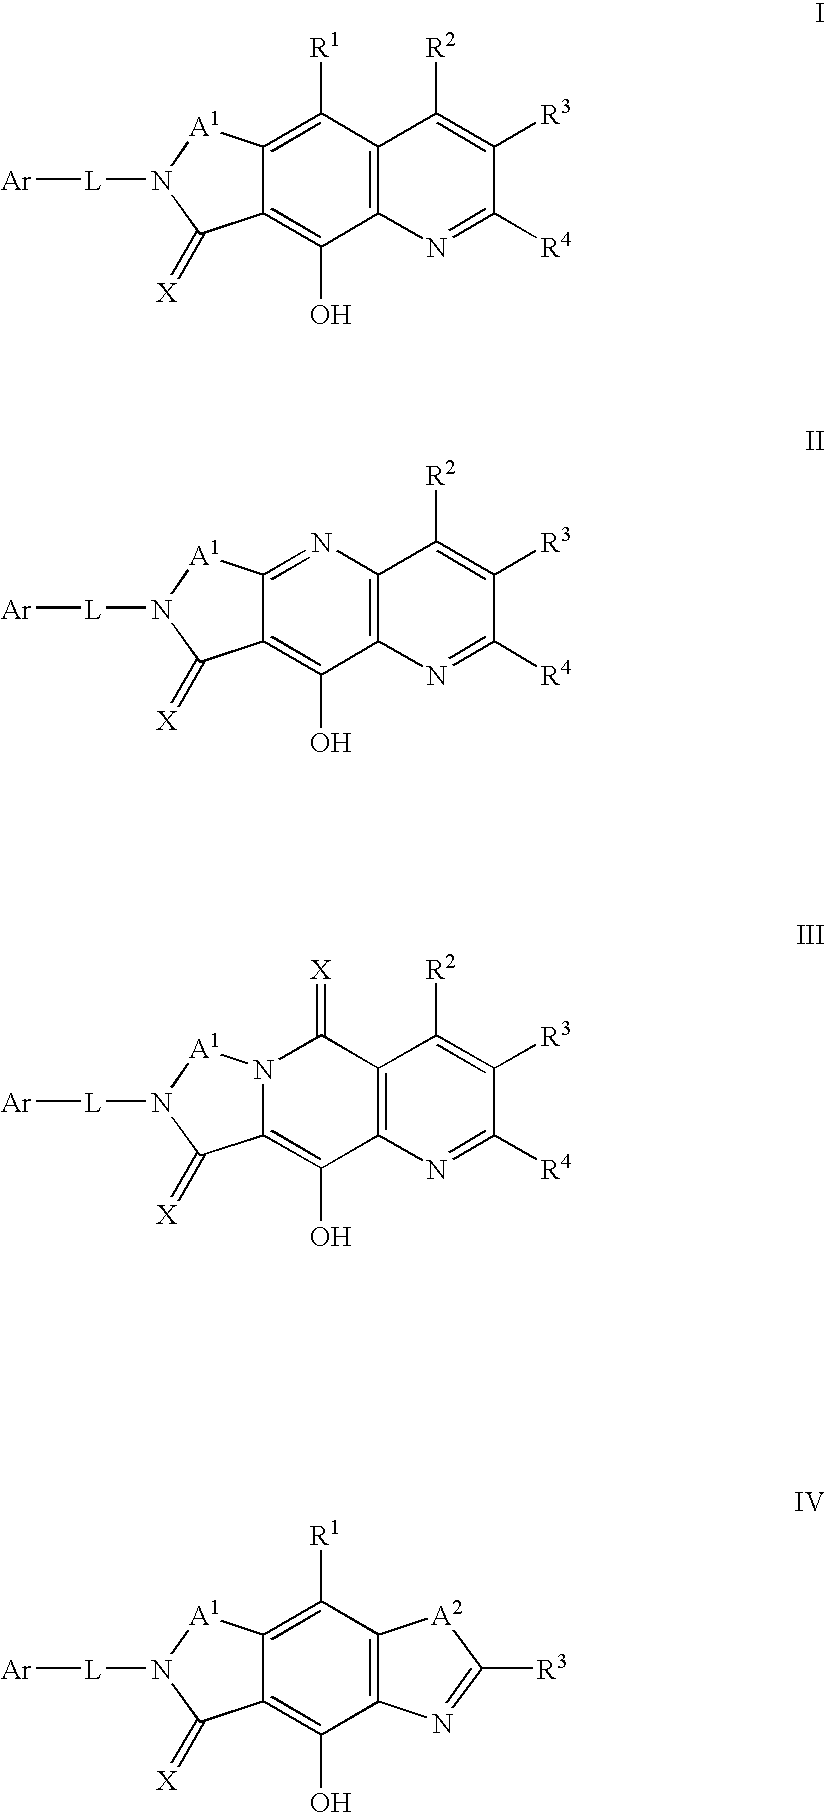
C12=C(C([R1])=C3C(=C1O)C(=[X])N([L][Ar])[A1]3)C([R2])=C([R3])C([R4])=N2.C12=C(N=C3C(=C1O)C(=[X])N([L][Ar])[A1]3)C([R2])=C([R3])C([R4])=N2.C12=C(C(=[X])N3C(=C1O)C(=[X])N([L][Ar])[A1]3)C([R2])=C([R3])C([R4])=N2.C12=C(C([R1])=C3C(=C1O)C(=[X])N([L][Ar])[A1]3)[A2]C([R3])=N2
